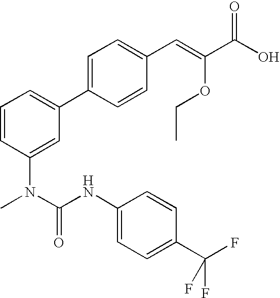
C1=CC(N(C(NC2=CC=C(C(F)(F)F)C=C2)=O)C)=CC(C2=CC=C(C=C(C(O)=O)OCC)C=C2)=C1
